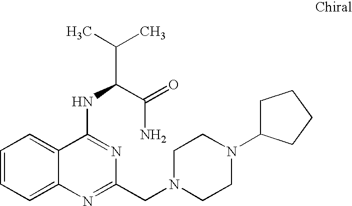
C1=CC=C2C(=C1)C(NC(C(C)C)C(=O)N)=NC(CN1CCN(C3CCCC3)CC1)=N2
